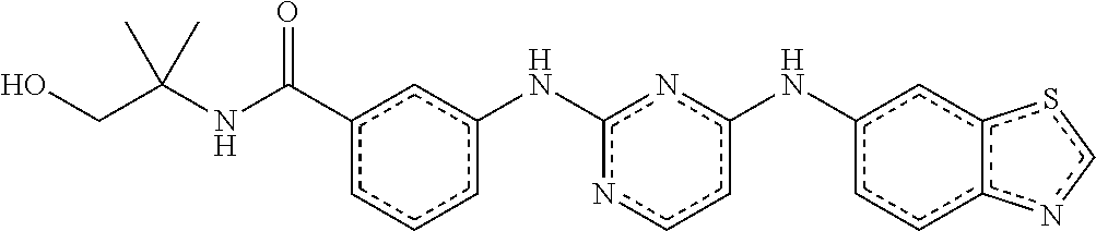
c1(C(NC(CO)(C)C)=O)cccc(Nc2nccc(Nc3ccc4c(c3)scn4)n2)c1
